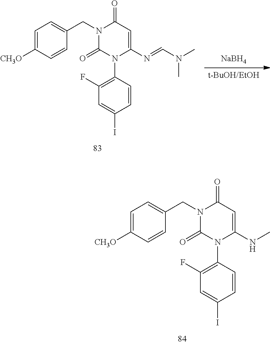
C1=C([CH3O])C=CC(CN2C(=O)N(C3=C(F)C=C(I)C=C3)C(NC)=CC2=O)=C1.[t-BuOH/EtOH].[NaBH4].C1=C([CH3O])C=CC(CN2C(=O)N(C3=C(F)C=C(I)C=C3)C(N=CN(C)C)=CC2=O)=C1
